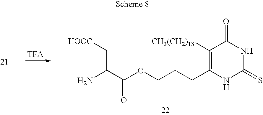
C1([CH3(CH2)13])=C(CCCOC(C(N)C[HOOC])=O)NC(=S)NC1=O
